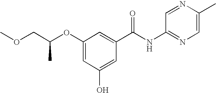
O(C1=CC(O)=CC(C(NC2=NC=C(C)N=C2)=O)=C1)C(COC)C
